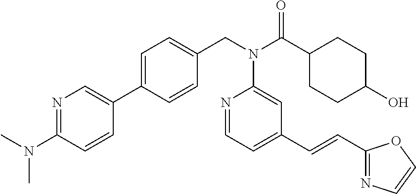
C1=C(C2=CN=C(N(C)C)C=C2)C=CC(CN(C(C2CCC(O)CC2)=O)C2=CC(C=CC3=NC=CO3)=CC=N2)=C1
